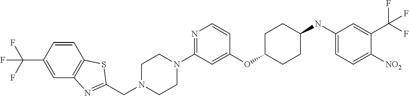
C1(OC2CCC(NC3=CC=C([NO2])C(C(F)(F)F)=C3)CC2)=CC(N2CCN(CC3=NC4=C(C=CC(C(F)(F)F)=C4)S3)CC2)=NC=C1
